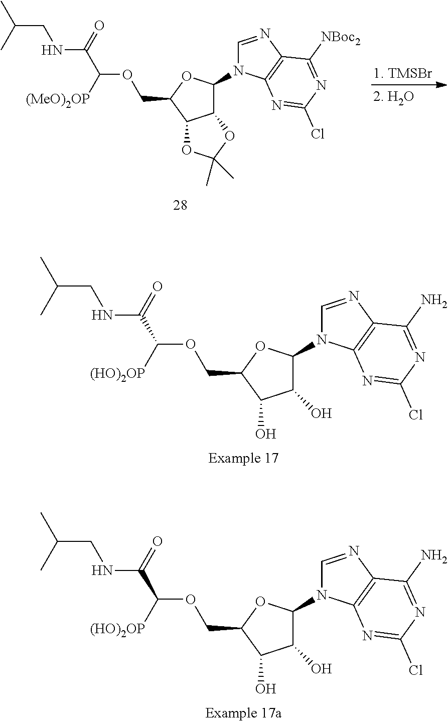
C1=NC2=C(N1C1C3C(C(COC(C(NCC(C)C)=O)[(MeO)2OP])O1)OC(C)(C)O3)N=C(Cl)N=C2[NBoc2].C1=NC2=C(N1C1C(O)C(O)C(COC(C(NCC(C)C)=O)[(HO)2OP])O1)N=C(Cl)N=C2N.C1=NC2=C(N1C1C(O)C(O)C(COC(C(NCC(C)C)=O)[(HO)2OP])O1)N=C(Cl)N=C2N
